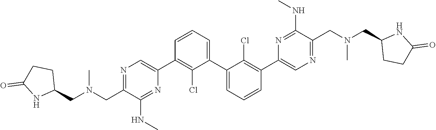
C1(C2=CN=C(CN(CC3CCC(=O)N3)C)C(NC)=N2)=C(Cl)C(C2=CC=CC(C3=CN=C(CN(CC4CCC(=O)N4)C)C(NC)=N3)=C2Cl)=CC=C1
